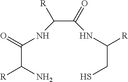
C(C(=O)NC(CS)[R])([R])NC(C(N)[R])=O
